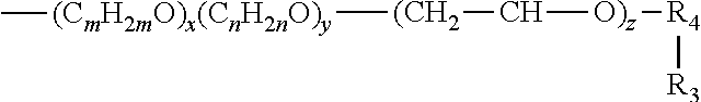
[(CmH2mO)x(CnH2nO)y]([(CH2]C[O)z][R4][R3])C
